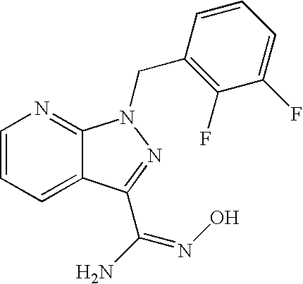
C1=CC=C2C(=N1)N(CC1=C(F)C(F)=CC=C1)N=C2C(=NO)N
